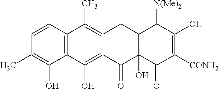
C1=CC2=C(C(O)=C1C)C(O)=C1C(=C2C)CC2C(O)(C1=O)C(=O)C([CONH2])=C(O)C2[N(Me)2]
